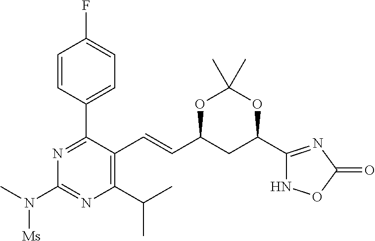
O1C(C=CC2=C(C(C)C)N=C(N([Ms])C)N=C2C2=CC=C(F)C=C2)CC(C2=NC(=O)ON2)OC1(C)C
